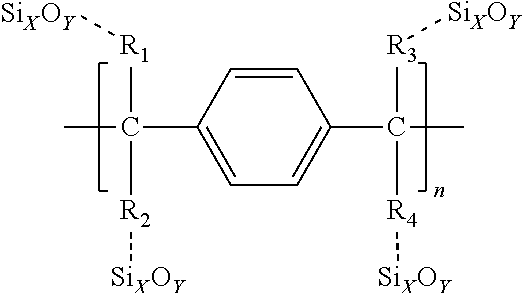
CC([R1][SiXOY])(C1=CC=C(C([R3][SiXOY])([R4][SiXOY])C)C=C1)[R2][SiXOY]
